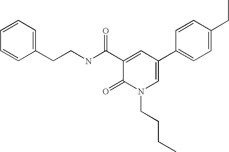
C(C1=CC=CC=C1)CNC(C1=CC(C2=CC=C(CC)C=C2)=CN(CCCC)C1=O)=O
